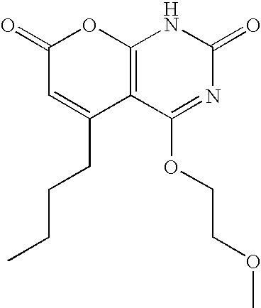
C1(=O)C=C(CCCC)C2=C(O1)NC(=O)N=C2OCCOC
